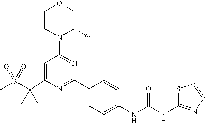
C1(C2(S(C)(=O)=O)CC2)=CC(N2C(C)COCC2)=NC(C2=CC=C(NC(=O)NC3=NC=CS3)C=C2)=N1
